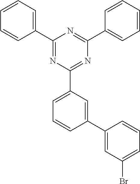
C1=CC=C(C2=NC(C3=CC=CC(C4=CC(Br)=CC=C4)=C3)=NC(C3=CC=CC=C3)=N2)C=C1
